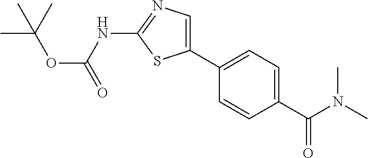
C1(C(N(C)C)=O)=CC=C(C2=CN=C(NC(OC(C)(C)C)=O)S2)C=C1
